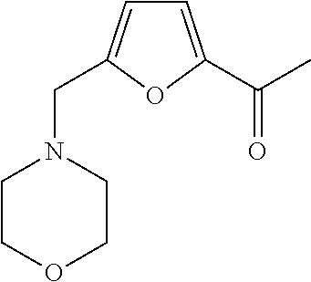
N1(CC2=CC=C(C(C)=O)O2)CCOCC1
